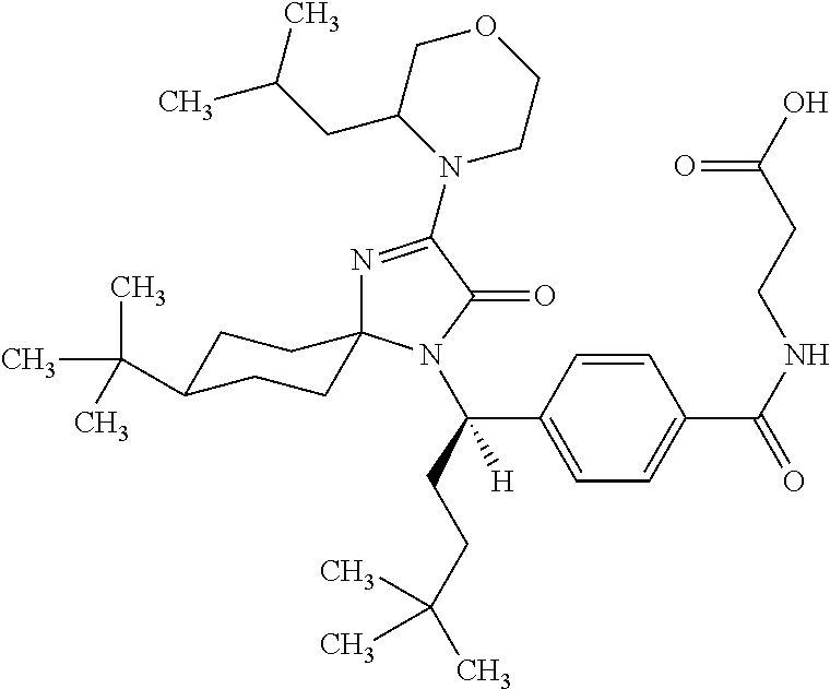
N1=C(N2CCOCC2CC(C)C)C(=O)N(C(C2=CC=C(C(NCCC(O)=O)=O)C=C2)(CCC(C)(C)C)[H])C12CCC(C(C)(C)C)CC2
